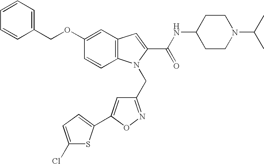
C1=C(OCC2=CC=CC=C2)C=CC2=C1C=C(C(NC1CCN(C(C)C)CC1)=O)N2CC1=NOC(C2=CC=C(Cl)S2)=C1
